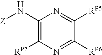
C1(N[Z])=C([RP2])N=C([RP6])C([RP5])=N1
